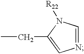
N1=CN([R22])C(CC)=C1
